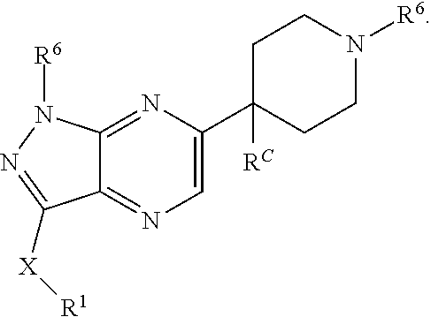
C1=C(C2([RC])CCN([R6])CC2)N=C2C(=N1)C([X][R1])=NN2[R6]
